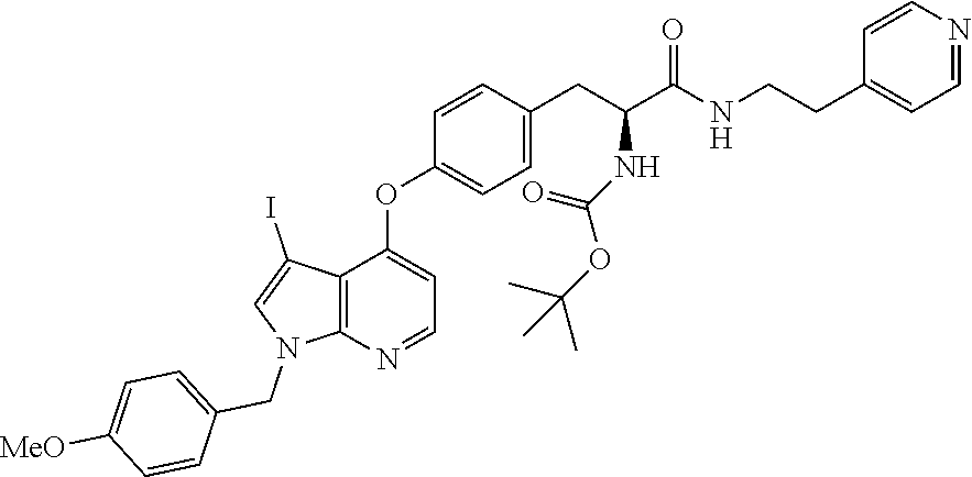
C12=C(N=CC=C1OC1=CC=C(CC(NC(OC(C)(C)C)=O)C(NCCC3=CC=NC=C3)=O)C=C1)N(CC1=CC=C([MeO])C=C1)C=C2I
